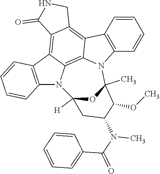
C12=C(C3=C4C(=C5C6=C3N1C1([H])CC(N(C(=O)C3=CC=CC=C3)C)C(OC)C(C)(N6C3=C5C=CC=C3)O1)CNC4=O)C=CC=C2
